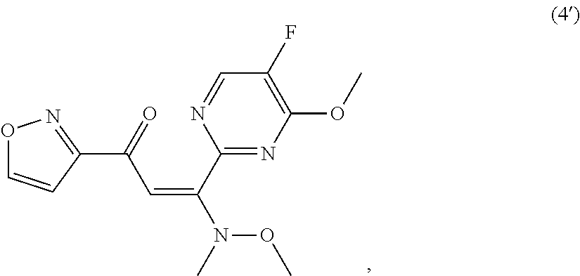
C1(C(N(C)OC)=CC(=O)C2=NOC=C2)=NC(OC)=C(F)C=N1
